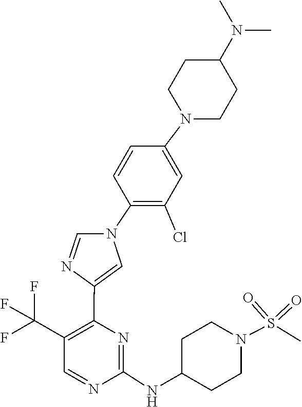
N1=CC(C(F)(F)F)=C(C2=CN(C3=C(Cl)C=C(N4CCC(N(C)C)CC4)C=C3)C=N2)N=C1NC1CCN(S(=O)(=O)C)CC1
